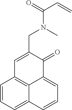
C1=CC=C2C3=C1C=C(CN(C(C=C)=O)C)C(=O)C3=CC=C2
